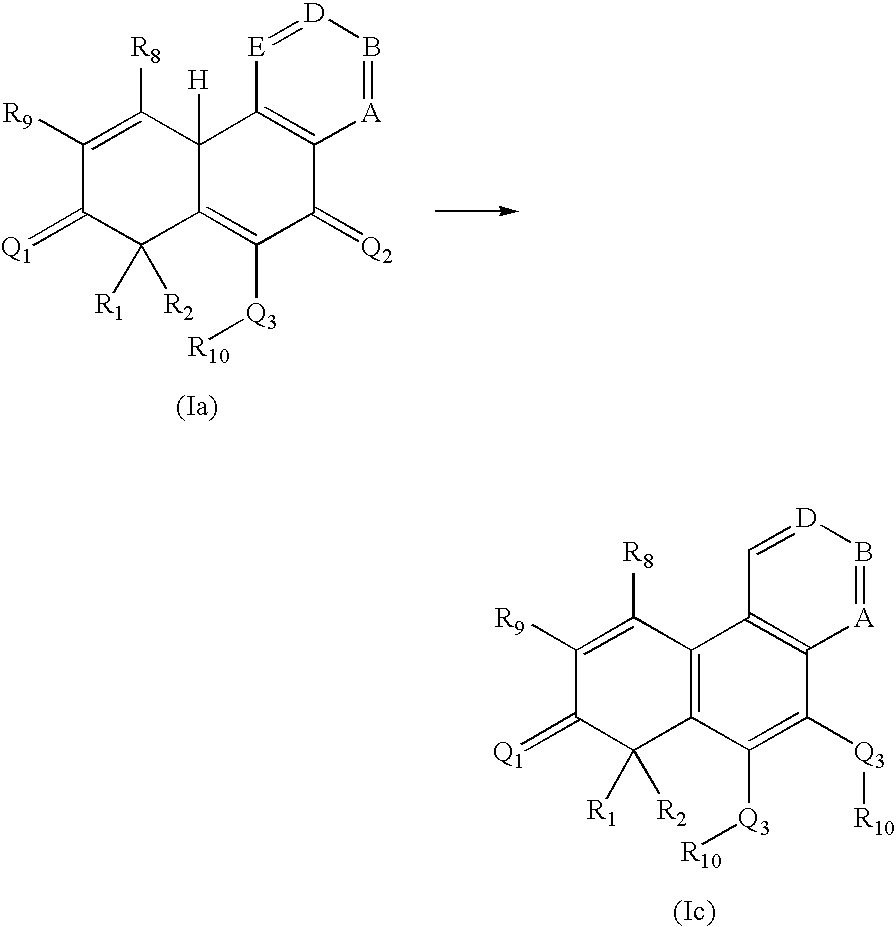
C1([R9])=C([R8])C2=C(C([R1])([R2])C1=[Q1])C([Q3][R10])=C([Q3][R10])C1=C2C=[D]B=[A]1.C1([R9])=C([R8])C2([H])C(=C([Q3][R10])C(=[Q2])C3=C2[E]=[D]B=[A]3)C([R1])([R2])C1=[Q1]
